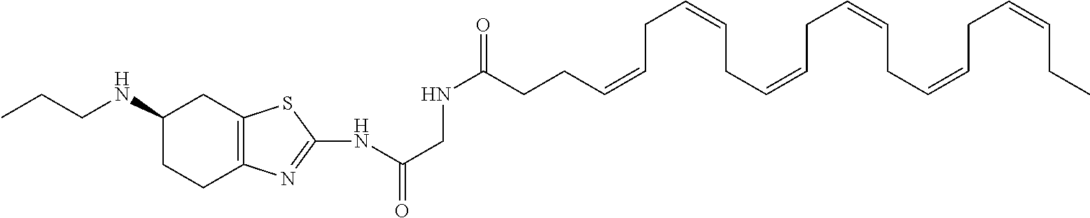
N(C(=O)CNC(CCC=CCC=CCC=CCC=CCC=CCC=CCC)=O)C1=NC2=C(CC(NCCC)CC2)S1
